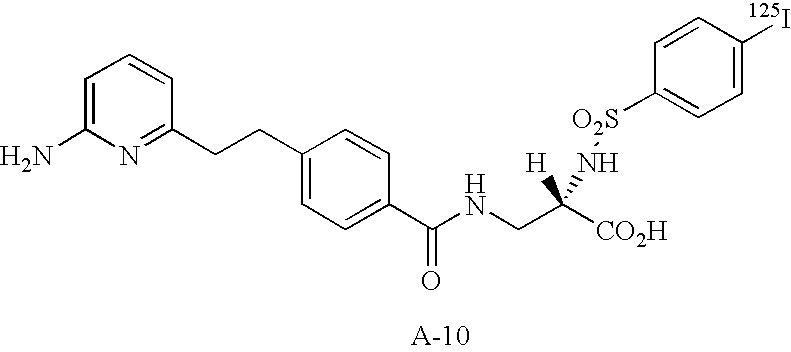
C1=C(N)N=C(CCC2=CC=C(C(NCC([CO2H])([H])N[O2S]C3=CC=C([125I])C=C3)=O)C=C2)C=C1
